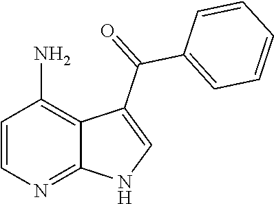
C1=CN=C2C(=C1N)C(C(=O)C1=CC=CC=C1)=CN2
